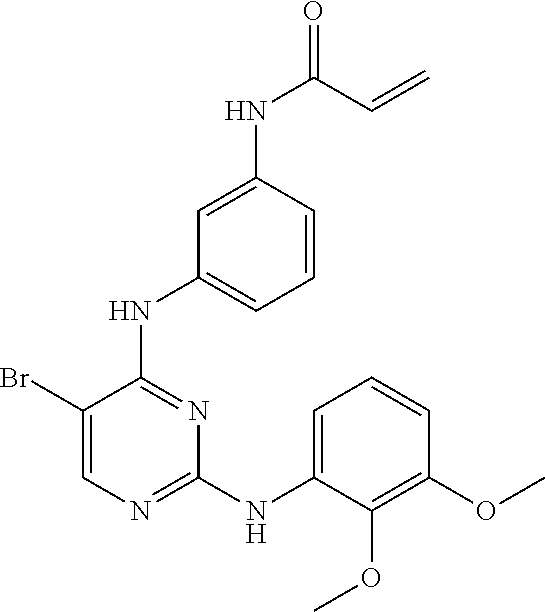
C1(Br)=CN=C(NC2=CC=CC(OC)=C2OC)N=C1NC1=CC=CC(NC(C=C)=O)=C1
